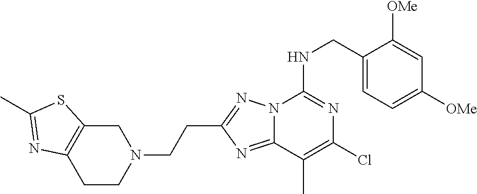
C1(CNC2=NC(Cl)=C(C)C3=NC(CCN4CC5=C(CC4)N=C(C)S5)=NN23)=CC=C([OMe])C=C1[OMe]
